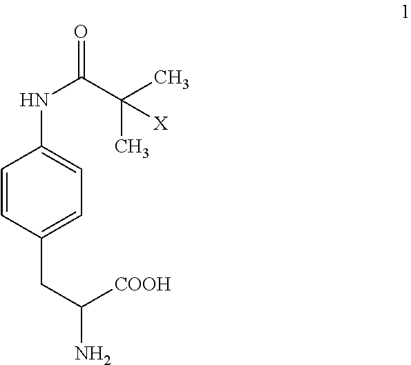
C1=CC(CC(N)[COOH])=CC=C1NC(C(C)(C)[X])=O
